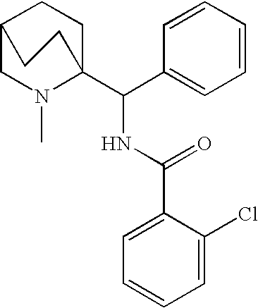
C1=CC(C(C23CCC(CN2C)CC3)NC(C2=CC=CC=C2Cl)=O)=CC=C1
